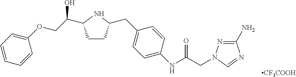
C1(OCC(C2CCC(CC3=CC=C(NC(=O)CN4N=C(N)N=C4)C=C3)N2)O)=CC=CC=C1.[CF3COOH]
